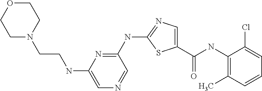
C1(NC2=NC=C(C(NC3=C(C)C=CC=C3Cl)=O)S2)=NC(NCCN2CCOCC2)=CN=C1
